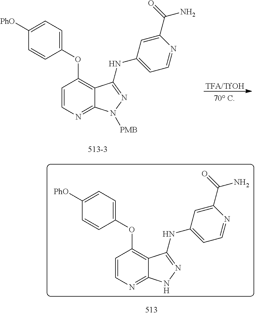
C1(OC2=C3C(=NC=C2)NN=C3NC2=CC=NC(C(=O)N)=C2)=CC=C([PhO])C=C1.[TFA/TfOH].C1(OC2=C3C(=NC=C2)N([PMB])N=C3NC2=CC=NC(C(=O)N)=C2)=CC=C([PhO])C=C1
